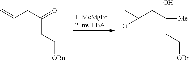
C=CCC(=O)CC[OBn].C1(CC([Me])(CC[OBn])O)CO1
